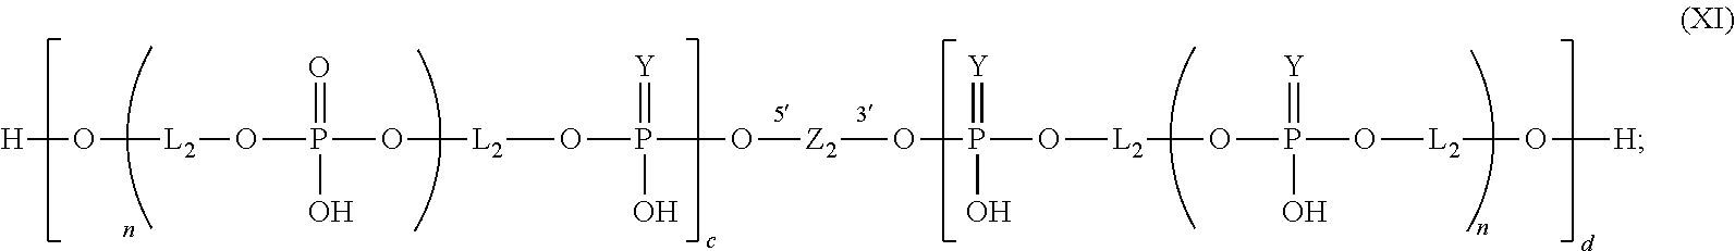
[H]O[L2]OP(O[L2]OP(O[Z2]OP(O[L2]OP(O[L2]O[H])(=[Y])O)(=[Y])O)(=[Y])O)(=O)O
